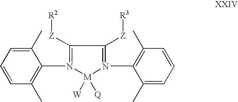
N1(C2=C(C)C=CC=C2C)=C([Z][R2])C([Z][R3])=N(C2=C(C)C=CC=C2C)[M]1([W])[Q]
